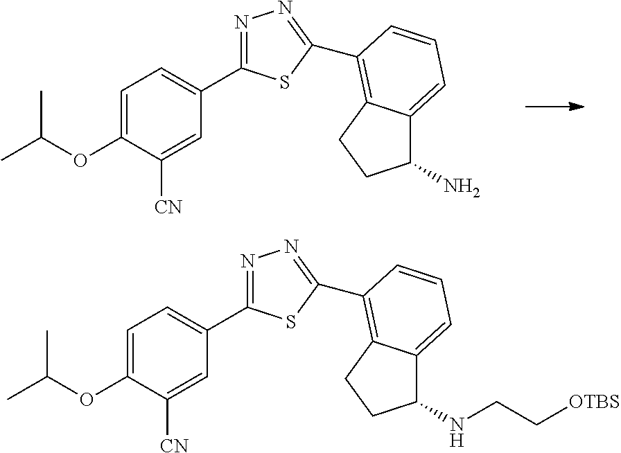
O(C1=CC=C(C2=NN=C(C3=C4C(=CC=C3)C(N)CC4)S2)C=C1[CN])C(C)C.O(C1=CC=C(C2=NN=C(C3=C4C(=CC=C3)C(NCC[OTBS])CC4)S2)C=C1[CN])C(C)C
